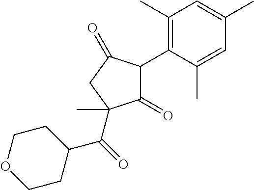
C1(=O)C(C2=C(C)C=C(C)C=C2C)C(=O)CC1(C(C1CCOCC1)=O)C
